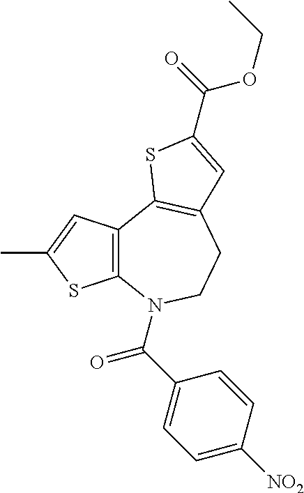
C12=C(C=C(C)S1)C1=C(CCN2C(C2=CC=C([NO2])C=C2)=O)C=C(C(=O)OCC)S1
